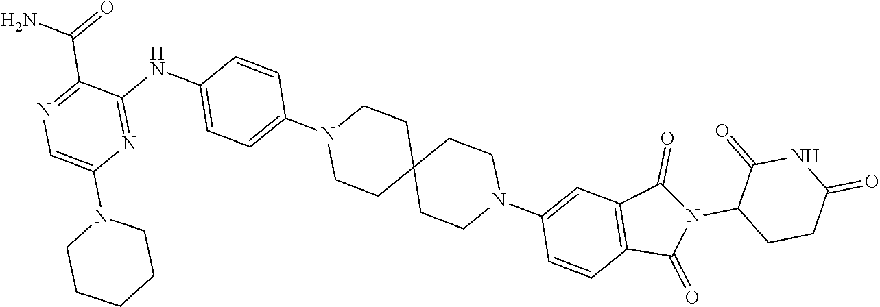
N1(C2CCC(=O)NC2=O)C(=O)C2=C(C1=O)C=CC(N1CCC3(CC1)CCN(C1=CC=C(NC4=NC(N5CCCCC5)=CN=C4C(=O)N)C=C1)CC3)=C2
